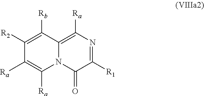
C1([R1])=NC([Ra])=C2N(C1=O)C([Ra])=C([Ra])C([R2])=C2[Rb]
